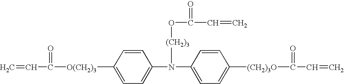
C1=C(N([(CH2)3]OC(=O)C=C)C2=CC=C([(CH2)3O]C(=O)C=C)C=C2)C=CC([O(CH2)3]C(=O)C=C)=C1
